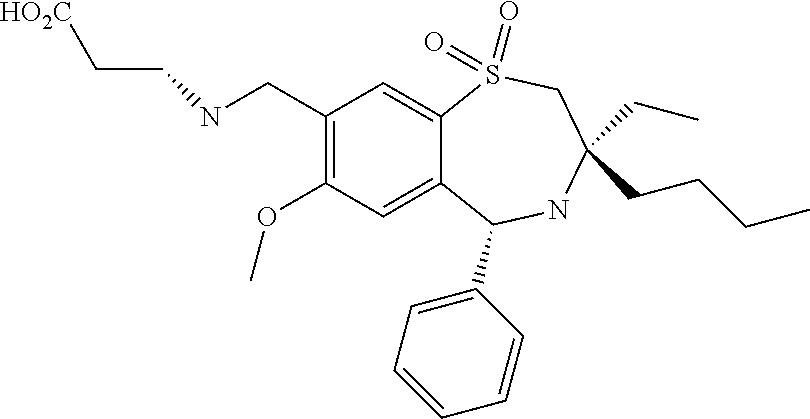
N(CC1=C(OC)C=C2C(=C1)S(=O)(=O)CC(CCCC)(CC)NC2C1=CC=CC=C1)CC[HO2C]
